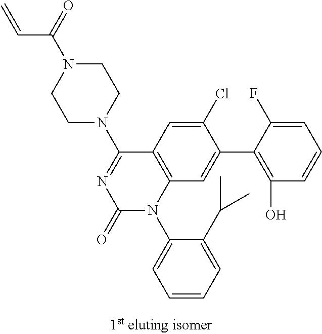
C1N(C2=NC(=O)N(C3=CC=CC=C3C(C)C)C3=C2C=C(Cl)C(C2=C(O)C=CC=C2F)=C3)CCN(C(=O)C=C)C1
